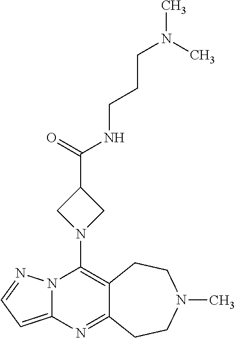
N12C(=CC=N1)N=C1C(=C2N2CC(C(=O)NCCCN(C)C)C2)CCN(C)CC1
